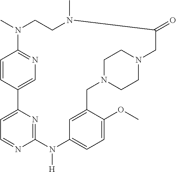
C1=CC2=CN=C1N(C)CCN(C)C(=O)CN1CCN(CC3=CC(=CC=C3OC)N([H])C3=NC2=CC=N3)CC1
